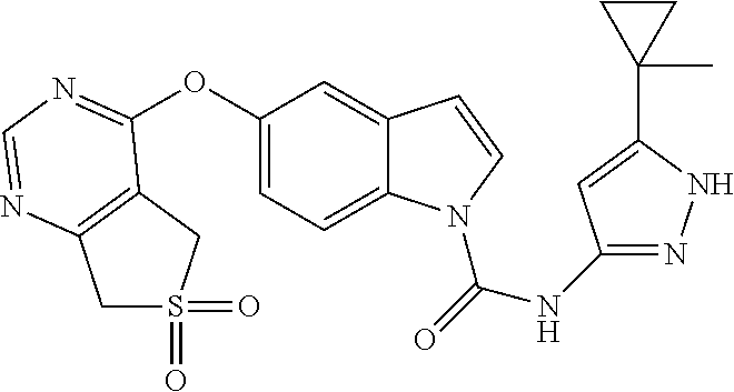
C1S(=O)(=O)CC2=C1N=CN=C2OC1=CC=C2C(=C1)C=CN2C(NC1=NNC(C2(C)CC2)=C1)=O
